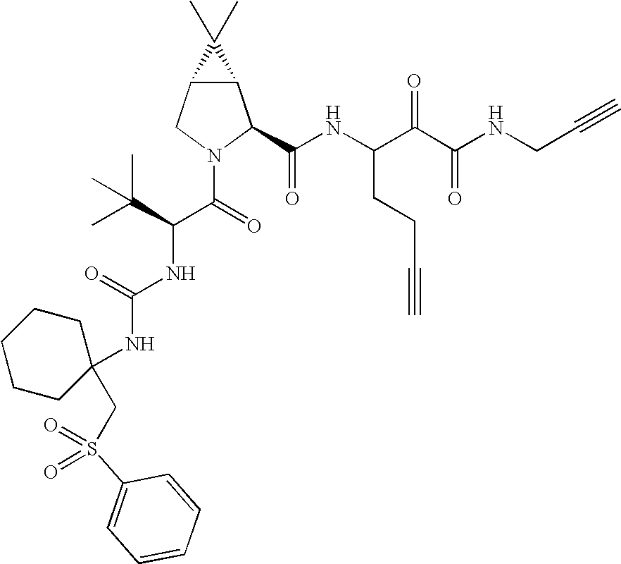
C12C(CN(C(=O)C(C(C)(C)C)NC(NC3(CS(C4=CC=CC=C4)(=O)=O)CCCCC3)=O)C1C(NC(C(C(NCC#C)=O)=O)CCC#C)=O)C2(C)C
